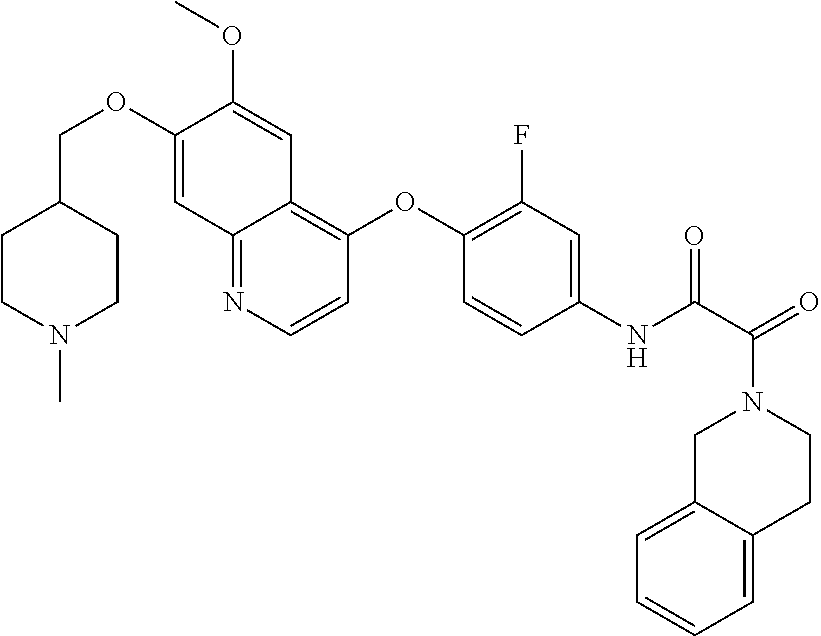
C1(OCC2CCN(C)CC2)=CC2=NC=CC(OC3=C(F)C=C(NC(C(=O)N4CC5=CC=CC=C5CC4)=O)C=C3)=C2C=C1OC
